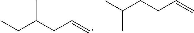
C(=C)CC(CC)C.C(=C)CCC(C)C
